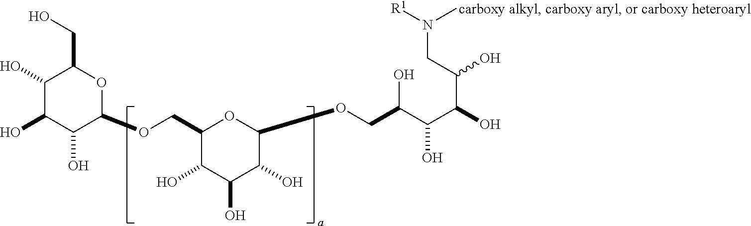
C1(COC2C(O)C(O)C(O)C(CO)O2)C(O)C(O)C(O)C(OCC(O)C(C(O)C(O)CN([R1])C)O)O1
